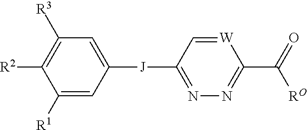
C1([R1])=CC([J]C2=NN=C(C(=O)[RO])[W]=C2)=CC([R3])=C1[R2]
